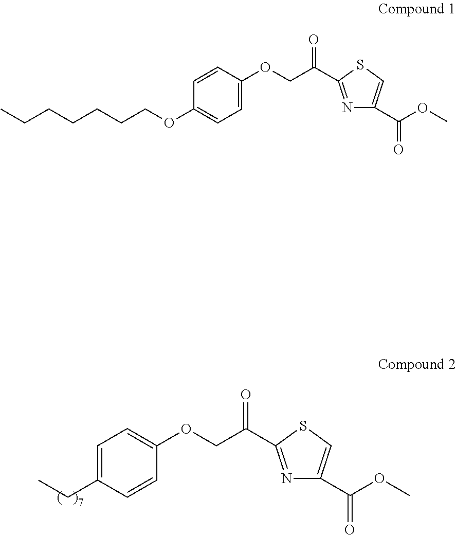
N1=C(C(COC2=CC=C(CC)C=C2)=O)SC=C1C(OC)=O.N1=C(C(COC2=CC=C(OCCCCCCC)C=C2)=O)SC=C1C(OC)=O
